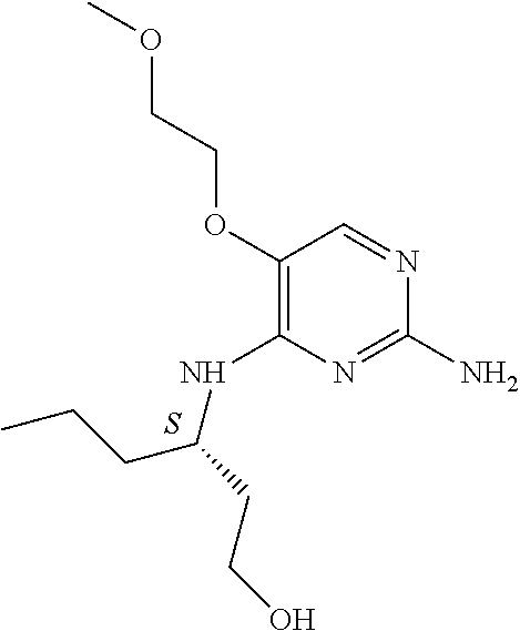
S.C1(N)=NC(NC(CCC)CCO)=C(OCCOC)C=N1
